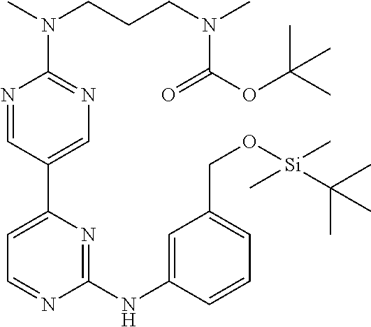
C1(NC2=CC(CO[Si](C)(C(C)(C)C)C)=CC=C2)=NC(C2=CN=C(N(C)CCCN(C)C(OC(C)(C)C)=O)N=C2)=CC=N1
